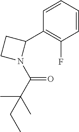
C1=CC=CC(F)=C1C1CCN1C(C(C)(C)CC)=O
